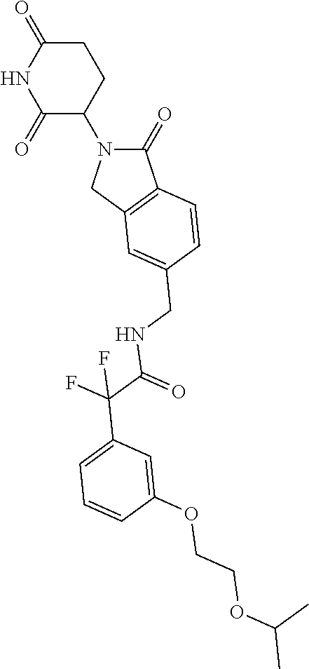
C1(=O)N(C2CCC(=O)NC2=O)CC2=C1C=CC(CNC(=O)C(F)(F)C1=CC=CC(OCCOC(C)C)=C1)=C2
